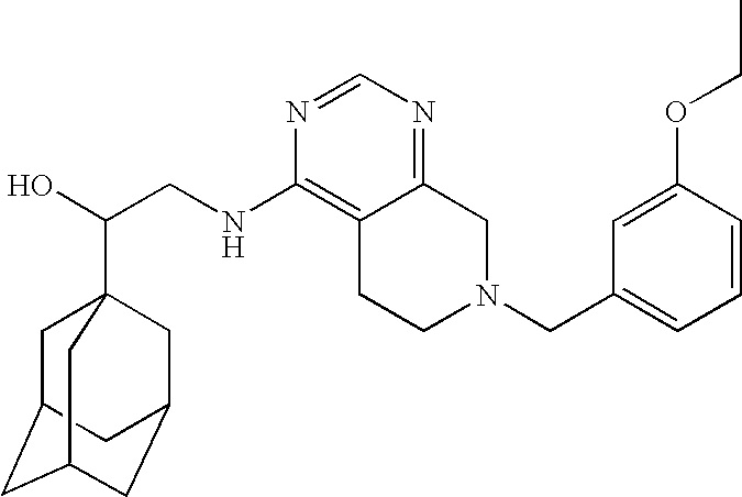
C(CNC1=C2C(=NC=N1)CN(CC1=CC=CC(OCC)=C1)CC2)(O)C12CC3CC(CC(C1)C3)C2
